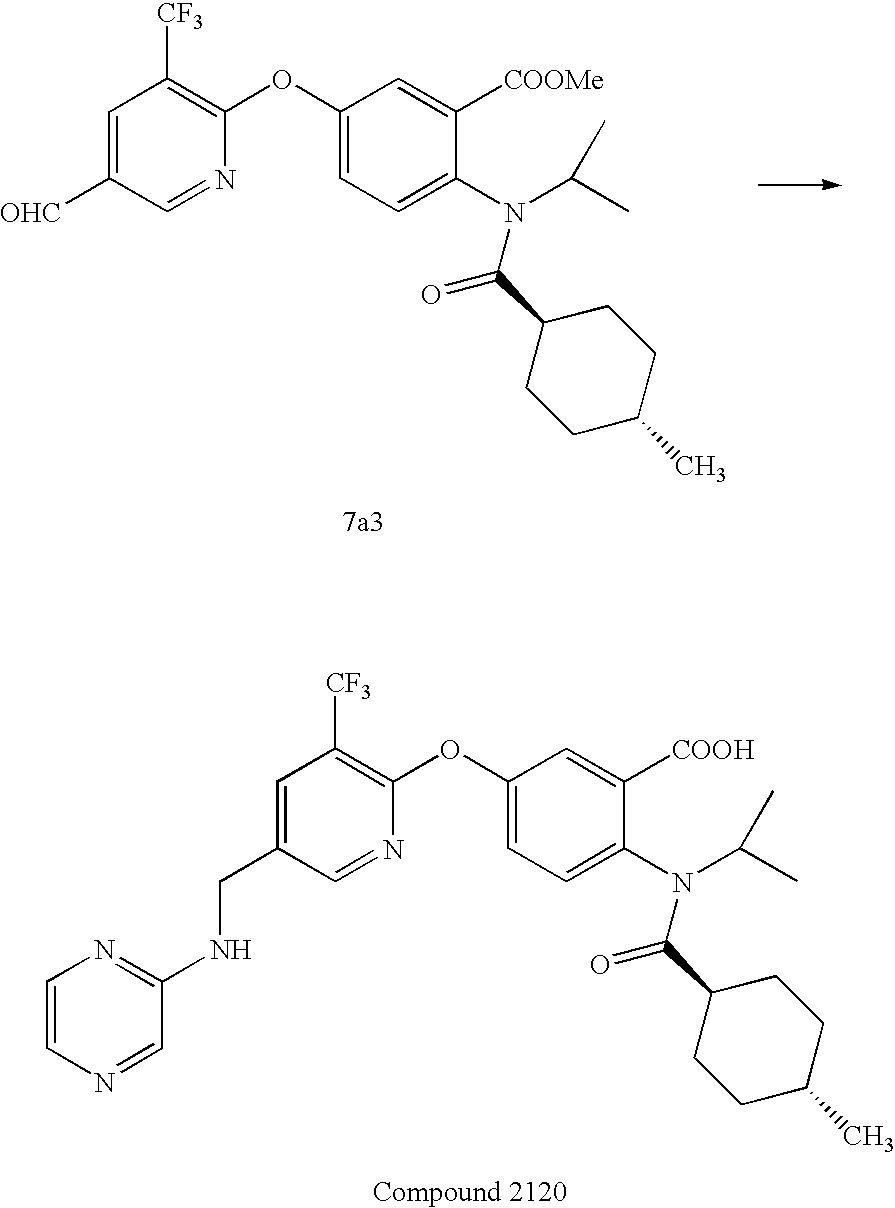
C1=C([OHC])C=NC(OC2=CC=C(N(C(C)C)C(C3CCC(C)CC3)=O)C([COOMe])=C2)=C1[CF3].C1=C(CNC2=NC=CN=C2)C=NC(OC2=CC=C(N(C(C)C)C(C3CCC(C)CC3)=O)C([COOH])=C2)=C1[CF3]
